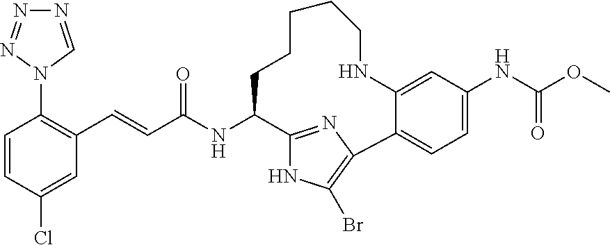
C1=CC(Cl)=CC(C=CC(NC2C3=NC(=C(Br)N3)C3=CC=C(NC(=O)OC)C=C3NCCCCC2)=O)=C1N1C=NN=N1
